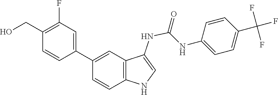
C1=CC(C2=CC3=C(NC=C3NC(NC3=CC=C(C(F)(F)F)C=C3)=O)C=C2)=CC(F)=C1CO
